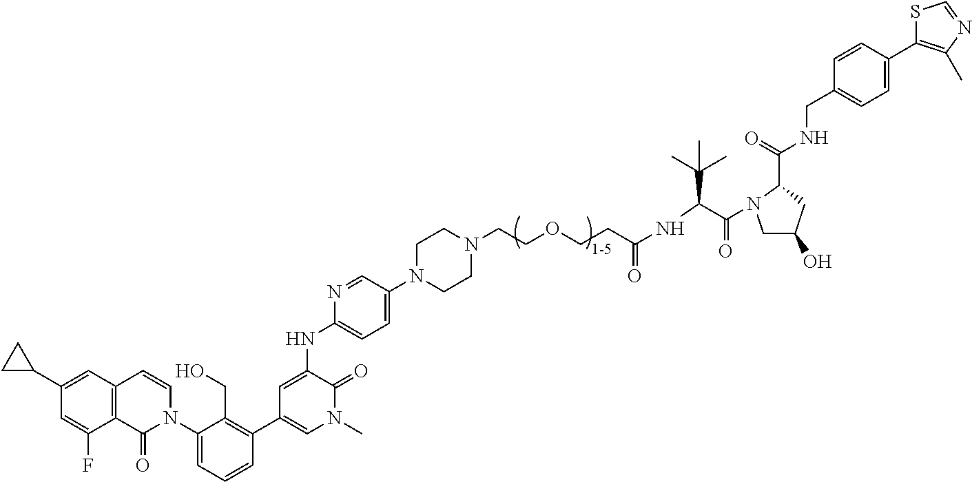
C12=C(C=C(C3CC3)C=C1F)C=CN(C1=CC=CC(C3=CN(C)C(=O)C(NC4=CC=C(N5CCN(CCOCCC(NC(C(=O)N6CC(O)CC6C(NCC6=CC=C(C7=C(C)N=CS7)C=C6)=O)C(C)(C)C)=O)CC5)C=N4)=C3)=C1CO)C2=O
